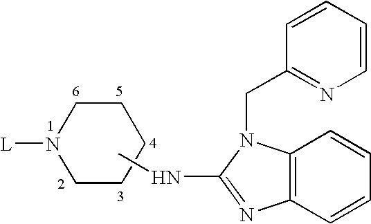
C1N([L])CCCC1.CNC1=NC2=C(N1CC1=NC=CC=C1)C=CC=C2
